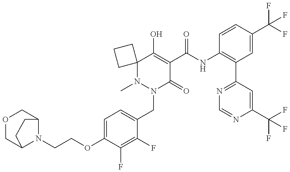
N1(C)N(CC2=CC=C(OCCN3C4COCC3CC4)C(F)=C2F)C(=O)C(C(NC2=C(C3=NC=NC(C(F)(F)F)=C3)C=C(C(F)(F)F)C=C2)=O)=C(O)C12CCC2
